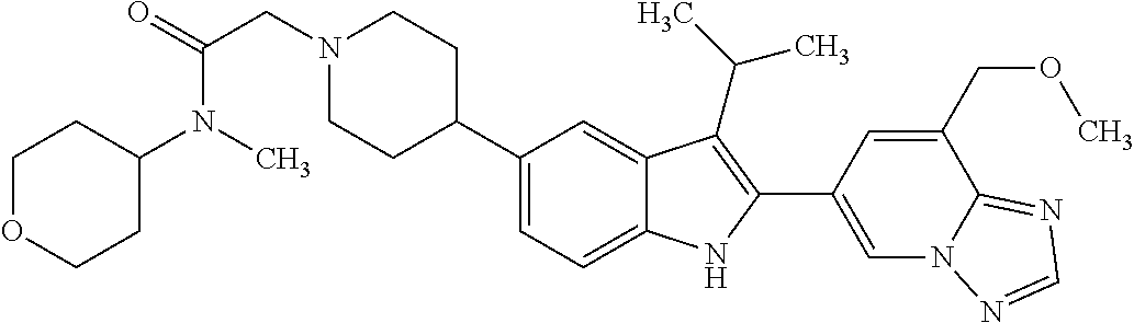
N1(CC(=O)N(C)C2CCOCC2)CCC(C2=CC=C3C(=C2)C(C(C)C)=C(C2=CN4C(=NC=N4)C(COC)=C2)N3)CC1
